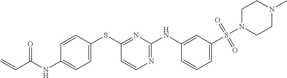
C1=CC(SC2=NC(NC3=CC(S(N4CCN(C)CC4)(=O)=O)=CC=C3)=NC=C2)=CC=C1NC(C=C)=O
